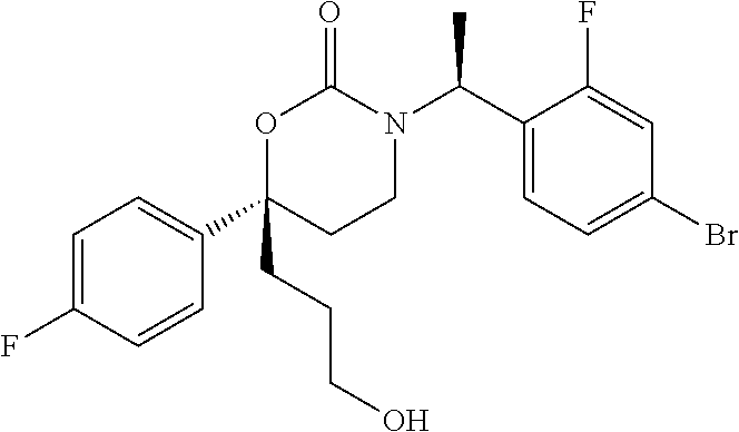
C1=C(F)C=CC(C2(CCCO)CCN(C(C3=CC=C(Br)C=C3F)C)C(=O)O2)=C1
